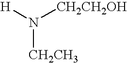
N([CH2CH3])([H])[CH2CH2OH]
